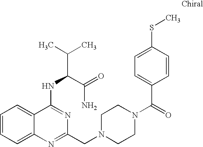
C1=CC=C2C(=C1)C(NC(C(C)C)C(=O)N)=NC(CN1CCN(C(=O)C3=CC=C(SC)C=C3)CC1)=N2
